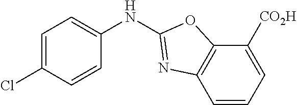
C1=C(Cl)C=CC(NC2=NC3=C(O2)C([CO2H])=CC=C3)=C1
